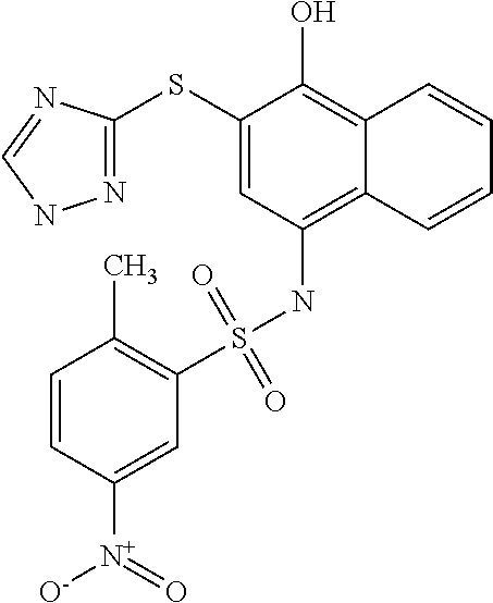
N1=C(SC2=CC(NS(=O)(=O)C3=C(C)C=CC([N+](=O)[O-])=C3)=C3C(=C2O)C=CC=C3)N=CN1
